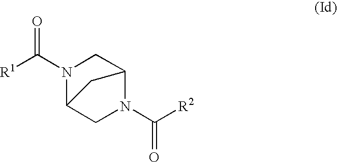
N1(C([R2])=O)C2CN(C([R1])=O)C(C1)C2
